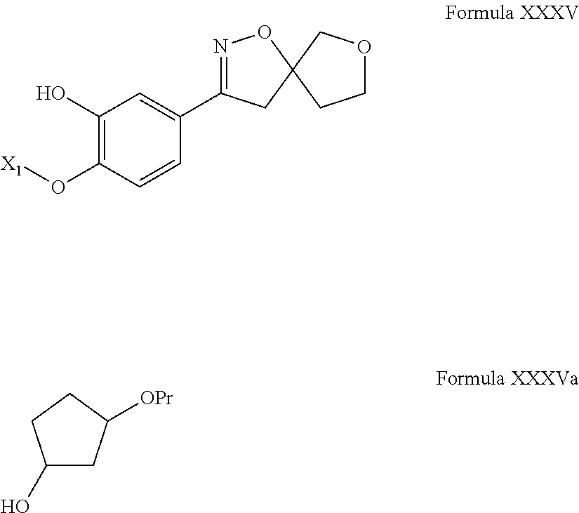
C1(O)=C(O[X1])C=CC(C2=NOC3(C2)CCOC3)=C1.C1(O)CC([OPr])CC1
